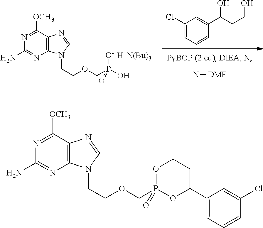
C1(N)=NC2=C(C([OCH3])=N1)N=CN2CCOCP(O)(=O)[O-].[H+N(Bu)3].N[DMF].C1(Cl)=CC=CC(C(CCO)O)=C1.C1(N)=NC2=C(C([OCH3])=N1)N=CN2CCOCP1(=O)OC(C2=CC=CC(Cl)=C2)CCO1
